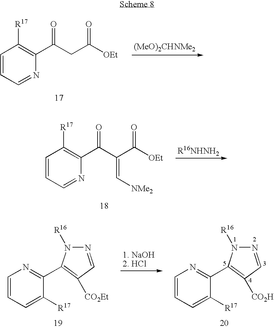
C1=CC=NC(C(CC([OEt])=O)=O)=C1[R17].[(MeO)2CHNMe2].C1=CC=NC(C(C(C([OEt])=O)=C[NMe2])=O)=C1[R17].[R16NHNH2].C1=CC=C([R17])C(C2=C([CO2H])C=NN2[R16])=N1.C1=CC=C([R17])C(C2=C([CO2Et])C=NN2[R16])=N1
